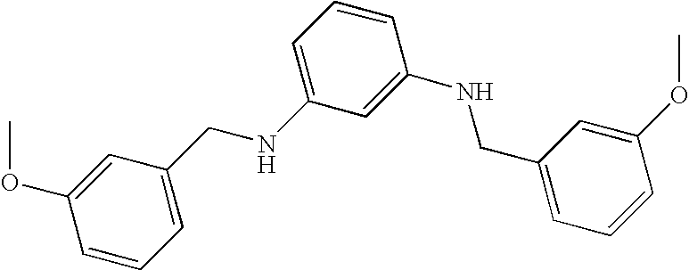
C1=CC=C(CNC2=CC=CC(NCC3=CC=CC(OC)=C3)=C2)C=C1OC
